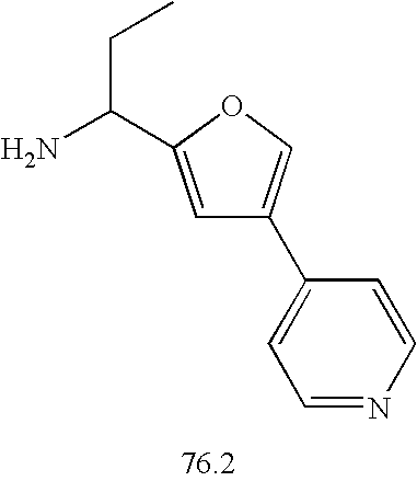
C1=C(C(N)CC)OC=C1C1=CC=NC=C1
